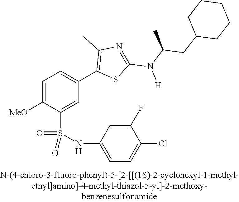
C1=C([OMe])C(S(NC2=CC=C(Cl)C(F)=C2)(=O)=O)=CC(C2=C(C)N=C(N(C(CC3CCCCC3)C)[H])S2)=C1
